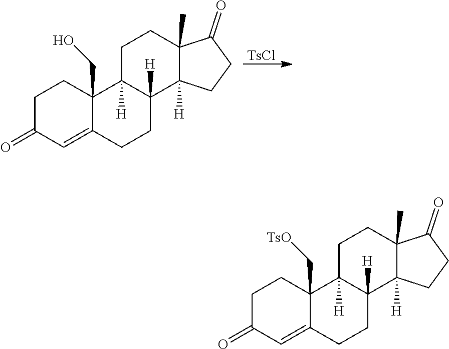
C1C(=O)C=C2C(C[TsO])(C1)C1([H])C([H])(CC2)C2([H])C(C)(CC1)C(=O)CC2.C1C(=O)C=C2C(CO)(C1)C1([H])C([H])(CC2)C2([H])C(C)(CC1)C(=O)CC2.[TsCl]
